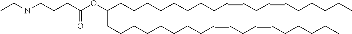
C(CCCCC=CCC=CCCCCC)CCCC(CCCCCCCCC=CCC=CCCCCC)OC(CCCNCC)=O
